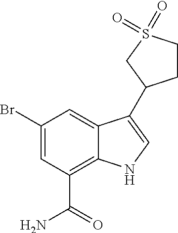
C1(Br)=CC(C(=O)N)=C2C(=C1)C(C1CCS(=O)(=O)C1)=CN2
